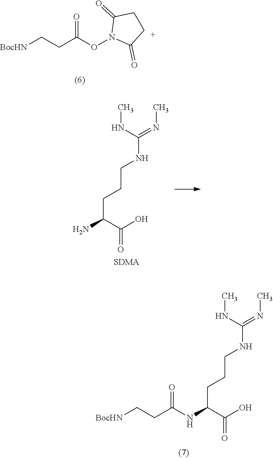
[BocHN]CCC(ON1C(=O)CCC1=O)=O.CN=C(NC)NCCCC(N)C(=O)O.[SDMA].CN=C(NC)NCCCC(NC(CC[BocHN])=O)C(=O)O
